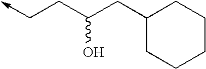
C(CC(CC1CCCCC1)O)->C
